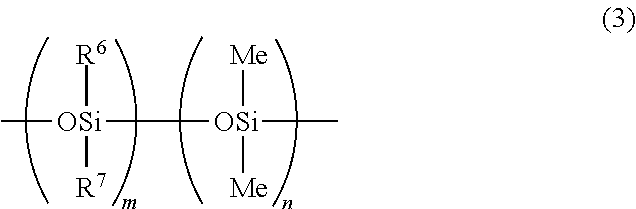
C[OSi]([OSi](C)([Me])[Me])([R6])[R7]
